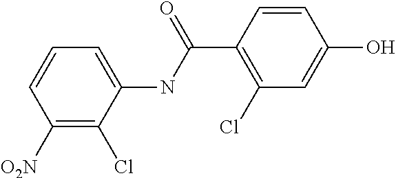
C1([O2N])=C(Cl)C(NC(C2=C(Cl)C=C(O)C=C2)=O)=CC=C1
